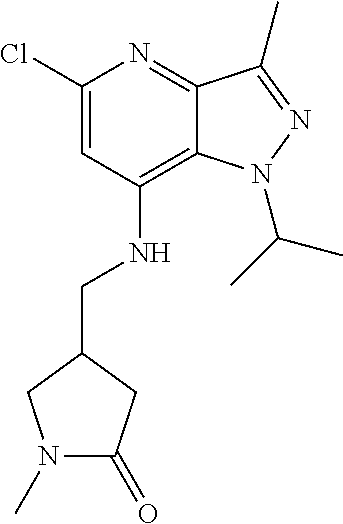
C1(Cl)=CC(NCC2CN(C)C(=O)C2)=C2C(=N1)C(C)=NN2C(C)C
